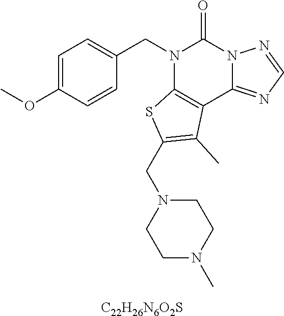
C1=C(OC)C=CC(CN2C3=C(C4=NC=NN4C2=O)C(C)=C(CN2CCN(C)CC2)S3)=C1.[C22H26N6O2S]
